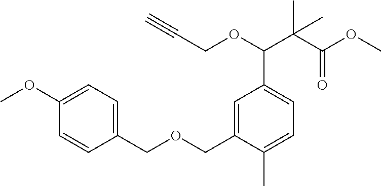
C1(OC)=CC=C(COCC2=CC(C(OCC#C)C(C(=O)OC)(C)C)=CC=C2C)C=C1
